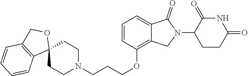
C(CCOC1=C2C(=CC=C1)C(=O)N(C1CCC(=O)NC1=O)C2)N1CCC2(CC1)OCC1=C2C=CC=C1
